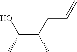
C(C(CC=C)C)(C)O
